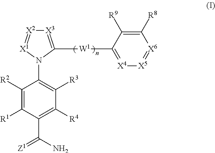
C1([R1])=C([R2])C(N2C([W1]C3=[X4][X5]=[X6]C([R8])=C3[R9])=[X3][X2]=[X1]2)=C([R3])C([R4])=C1C(N)=[Z1]
